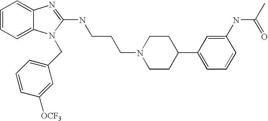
C1=CC=C2C(=C1)N=C(NCCCN1CCC(C3=CC=CC(NC(C)=O)=C3)CC1)N2CC1=CC=CC([OCF3])=C1
